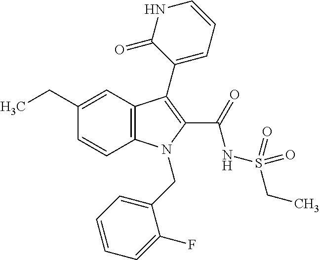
C1(CC)=CC2=C(C=C1)N(CC1=CC=CC=C1F)C(C(=O)NS(CC)(=O)=O)=C2C1=CC=CNC1=O
